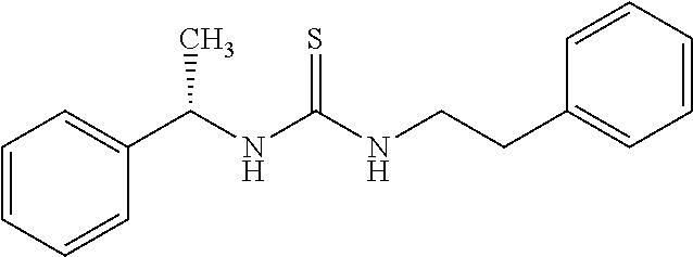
C1=CC=CC(C(NC(NCCC2=CC=CC=C2)=S)C)=C1
